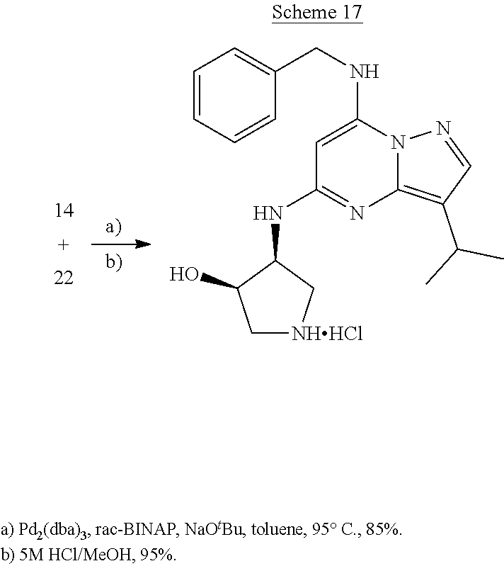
C1=CC=CC(CNC2=CC(NC3C(O)C[NHHCl]C3)=NC3=C(C(C)C)C=NN23)=C1
